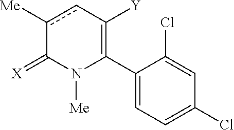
C1(C2=C([Y])cc([Me])C(=[X])N2[Me])=CC=C(Cl)C=C1Cl
